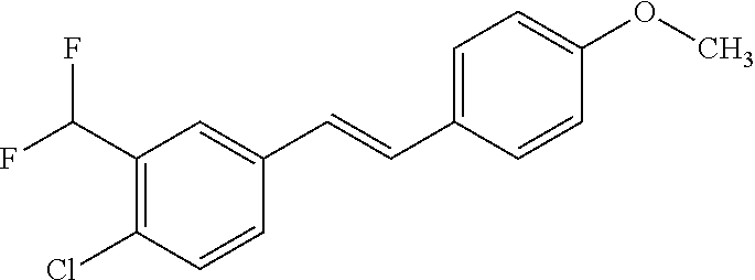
C1(C(F)F)=C(Cl)C=CC(C=CC2=CC=C(OC)C=C2)=C1
